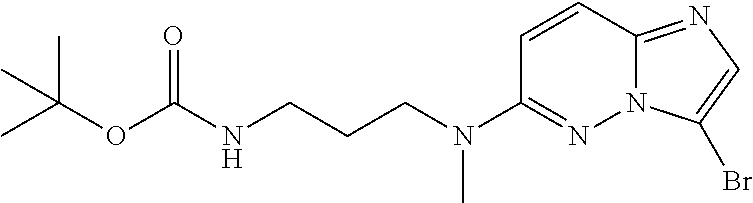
C1=CC2=NC=C(Br)N2N=C1N(CCCNC(OC(C)(C)C)=O)C
